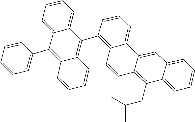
C1=C2C(C3=C4C(=CC=C3)C3=CC5=CC=CC=C5C(CC(C)C)=C3C=C4)=C3C=CC=CC3=C(C3=CC=CC=C3)C2=CC=C1
